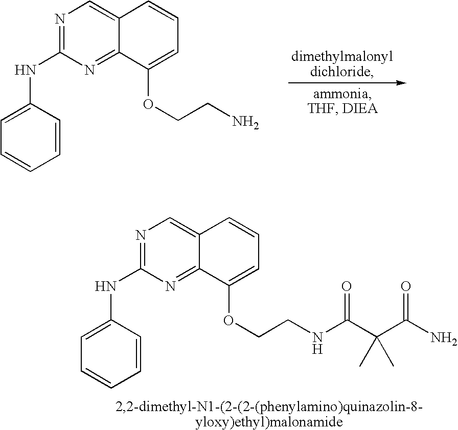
N1=C(NC2=CC=CC=C2)N=C2C(=C1)C=CC=C2OCCN.N1=C(NC2=CC=CC=C2)N=C2C(=C1)C=CC=C2OCCNC(C(C(N)=O)(C)C)=O
